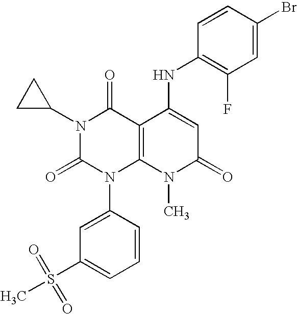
N1(C2CC2)C(=O)N(C2=CC(S(=O)(=O)C)=CC=C2)C2=C(C1=O)C(NC1=C(F)C=C(Br)C=C1)=CC(=O)N2C
